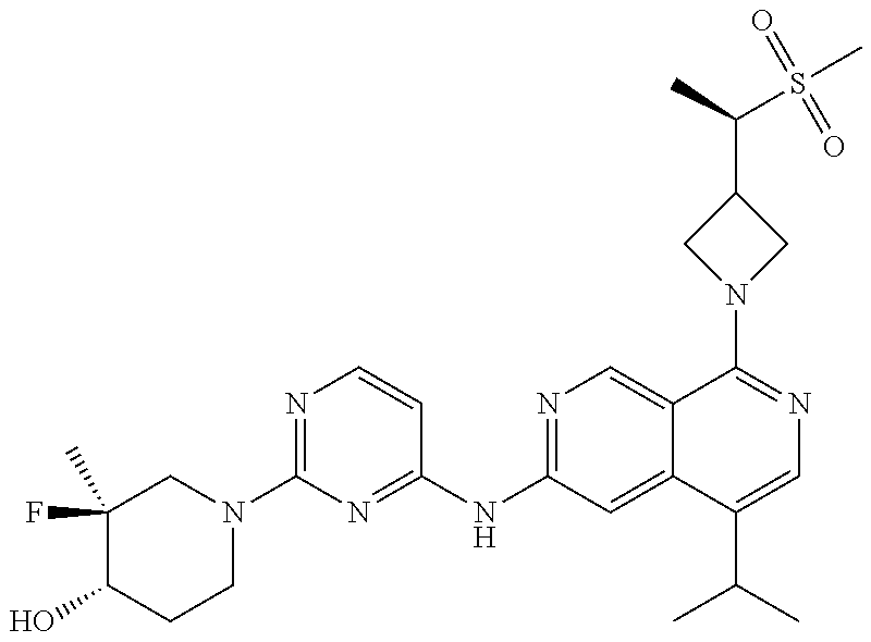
C1(F)(C)C(O)CCN(C2=NC=CC(NC3=NC=C4C(=C3)C(C(C)C)=CN=C4N3CC(C(S(C)(=O)=O)C)C3)=N2)C1
